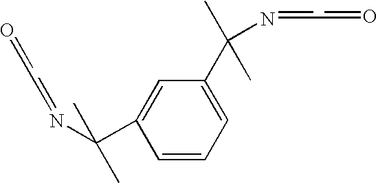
C1=CC=C(C(C)(N=CC=O)C)C=C1C(N=CC=O)(C)C
